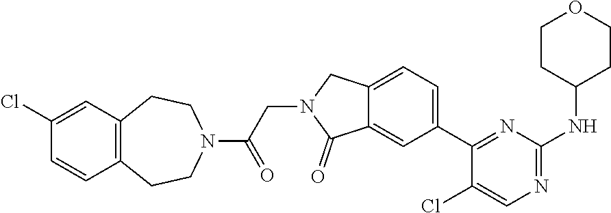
C1=CC2=C(C=C1Cl)CCN(C(CN1C(=O)C3=CC(C4=NC(NC5CCOCC5)=NC=C4Cl)=CC=C3C1)=O)CC2
